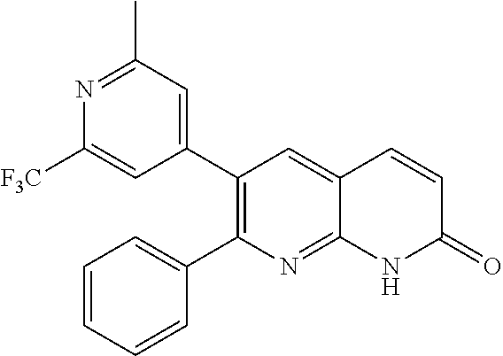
N1=C(C)C=C(C2=C(C3=CC=CC=C3)N=C3C(=C2)C=CC(=O)N3)C=C1[F3C]
